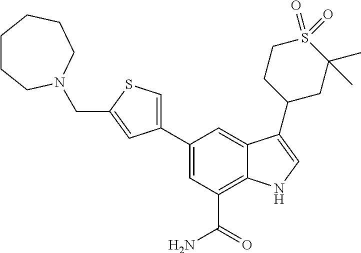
C1(C2=CSC(CN3CCCCCC3)=C2)=CC(C(N)=O)=C2C(=C1)C(C1CC(C)(C)S(=O)(=O)CC1)=CN2
